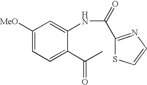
C1([MeO])=CC=C(C(C)=O)C(NC(=O)C2=NC=CS2)=C1
